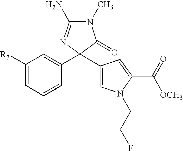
N1(C)C(N)=NC(C2=CC([R7])=CC=C2)(C2=CN(CCF)C(C(=O)[OCH3])=C2)C1=O
